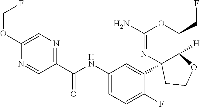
C1(C(NC2=CC=C(F)C(C34N=C(N)OC(CF)C3([H])OCC4)=C2)=O)=NC=C(OCF)N=C1
